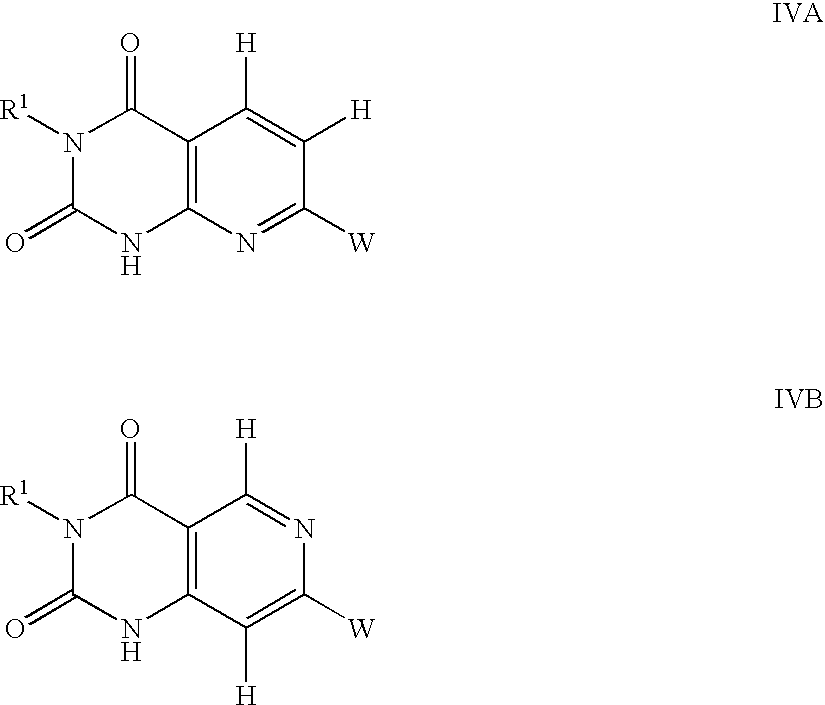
C12=C(N=C([W])C([H])=C1[H])NC(=O)N([R1])C2=O.C12=C(C([H])=C([W])N=C1[H])NC(=O)N([R1])C2=O
